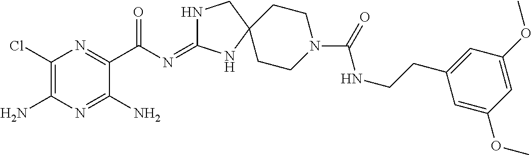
C1(Cl)=C(N)N=C(N)C(C(=O)N=C2NCC3(N2)CCN(C(NCCC2=CC(OC)=CC(OC)=C2)=O)CC3)=N1
